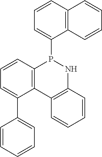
C12=C(C=CC=C1C1=CC=CC=C1)P(C1=CC=CC3=C1C=CC=C3)NC1=C2C=CC=C1
